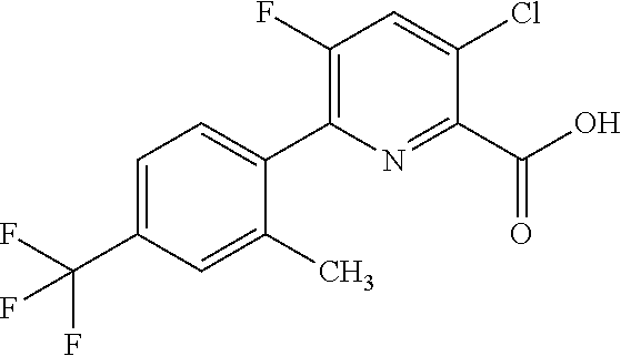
FC(F)(C1=CC=C(C2=C(F)C=C(Cl)C(C(O)=O)=N2)C(C)=C1)F
